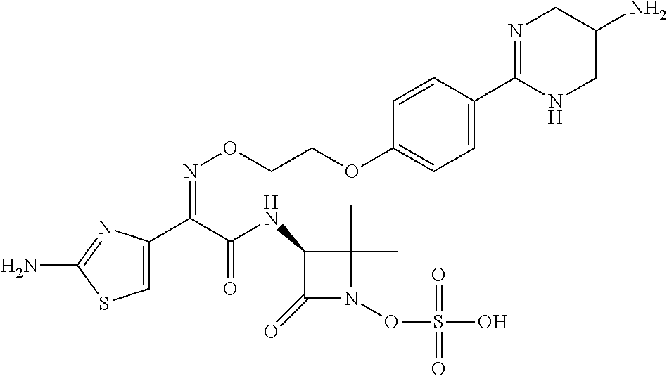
C1=C(C(C(NC2C(=O)N(OS(O)(=O)=O)C2(C)C)=O)=NOCCOC2=CC=C(C3=NCC(N)CN3)C=C2)N=C(N)S1
